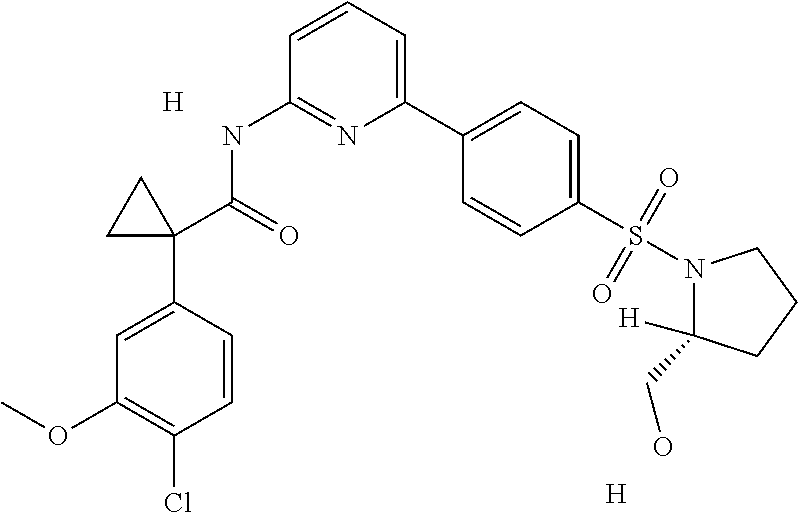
C1=CC=C(C2=CC=C(S(N3C([H])(CO)CCC3)(=O)=O)C=C2)N=C1NC(=O)C1(C2=CC(OC)=C(Cl)C=C2)CC1.[H].[H]
